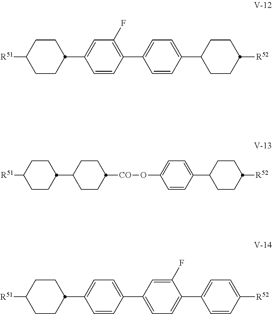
C1=CC(C2=CC=C(C3CCC([R52])CC3)C=C2)=C(F)C=C1C1CCC([R51])CC1.C1CC([CO]OC2=CC=C(C3CCC([R52])CC3)C=C2)CCC1C1CCC([R51])CC1.C1=CC(C2=CC=C(C3=CC=C([R52])C=C3)C(F)=C2)=CC=C1C1CCC([R51])CC1
